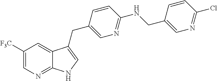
C1([F3C])=CN=C2C(=C1)C(CC1=CN=C(NCC3=CN=C(Cl)C=C3)C=C1)=CN2
